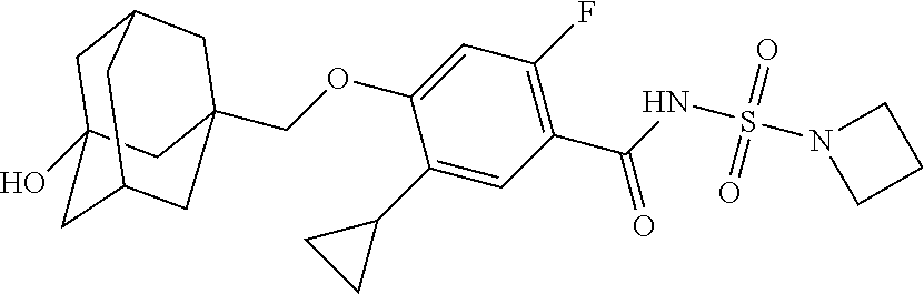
C12(O)CC3CC(COC4=CC(F)=C(C(=O)NS(=O)(=O)N5CCC5)C=C4C4CC4)(CC(C3)C1)C2
